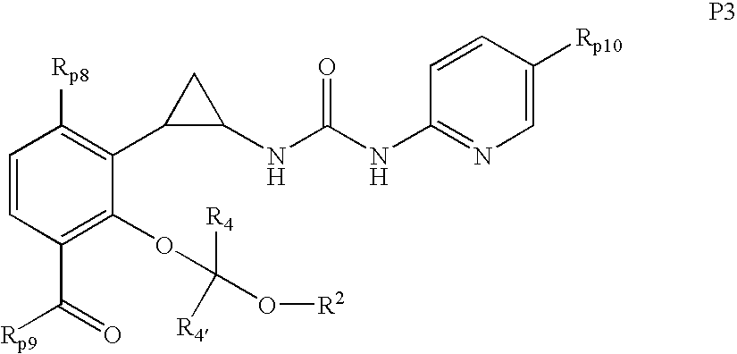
C1=CC(C(=O)[Rp9])=C(OC([R4])(O[R2])[R4])C(C2C(NC(NC3=NC=C([Rp10])C=C3)=O)C2)=C1[Rp8]
